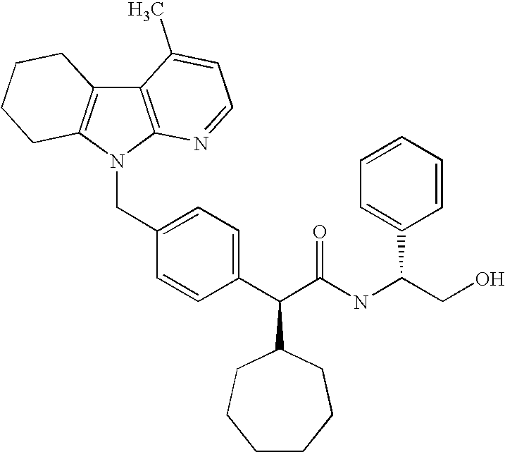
C12=C(N(CC3=CC=C(C(C(NC(C4=CC=CC=C4)CO)=O)C4CCCCCC4)C=C3)C3=C1CCCC3)N=CC=C2C
